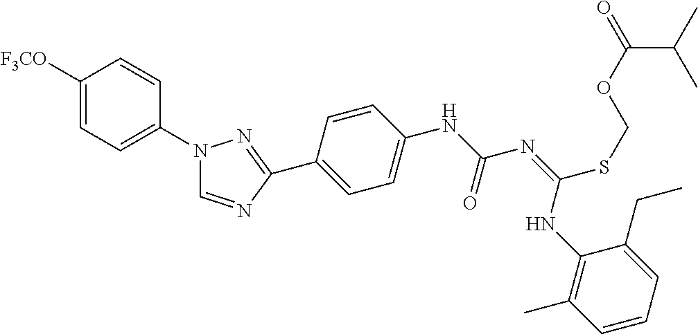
C1([F3CO])=CC=C(N2C=NC(C3=CC=C(NC(N=C(NC4=C(C)C=CC=C4CC)SCOC(C(C)C)=O)=O)C=C3)=N2)C=C1
